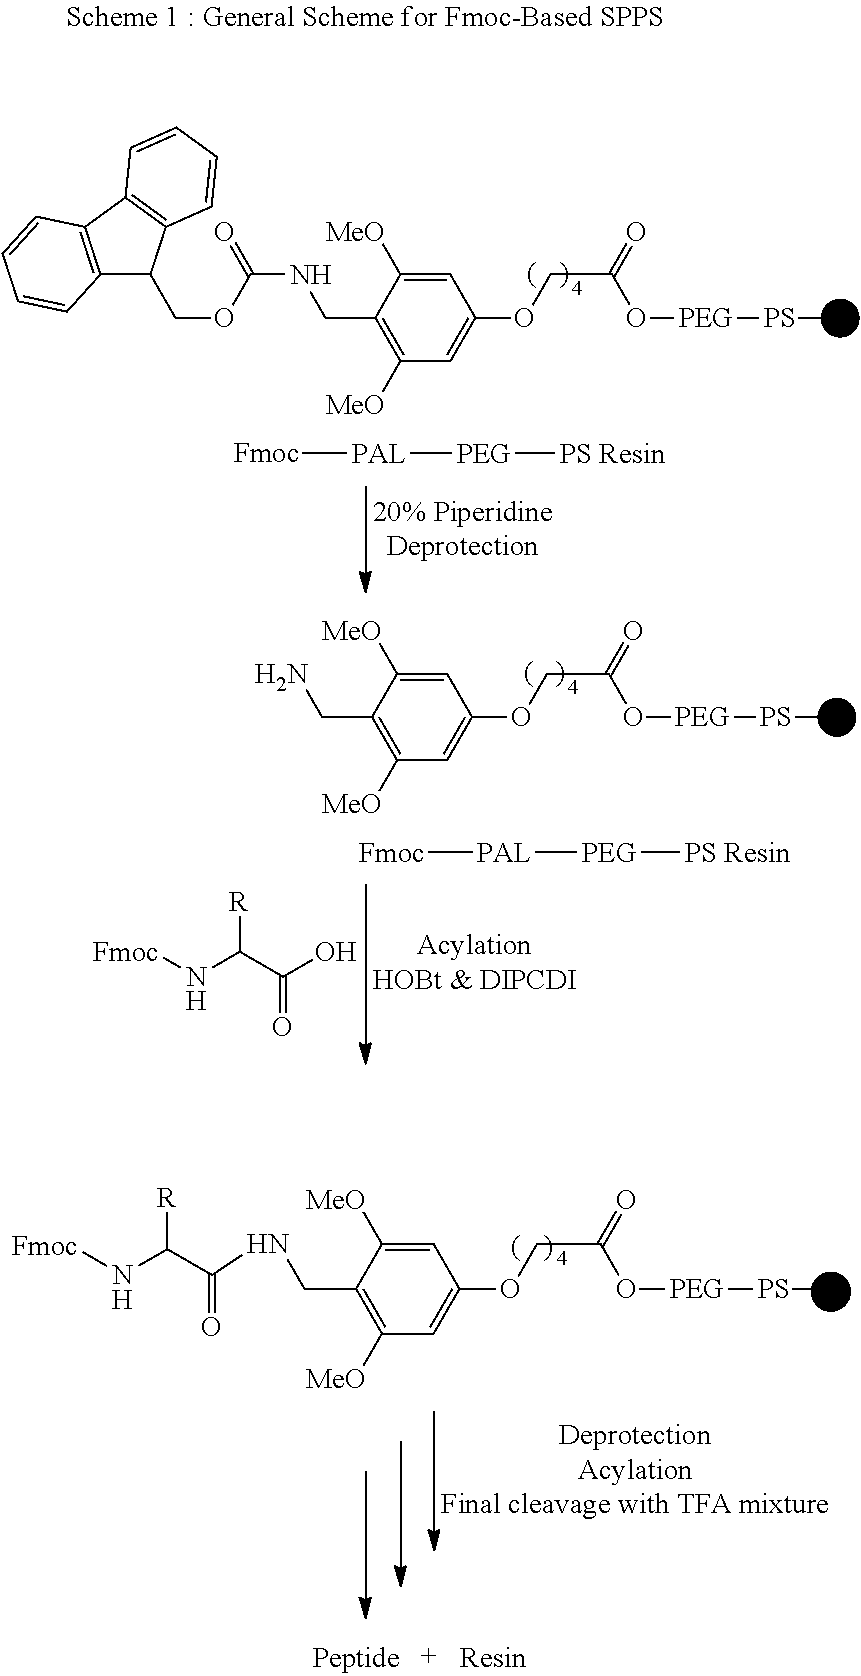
C12=C(C3=C(C1COC(NCC1=C([MeO])C=C(OCC(O[PEG][PS]C)=O)C=C1[MeO])=O)C=CC=C3)C=CC=C2.NCC1=C([MeO])C=C(OCC(O[PEG][PS]C)=O)C=C1[MeO].[Fmoc][PAL][PEG][PS Resin].[Fmoc][PAL][PEG][PS Resin].N(C(C(O)=O)[R])[Fmoc].C(C1=C([MeO])C=C(OCC(O[PEG][PS]C)=O)C=C1[MeO])NC(C(N[Fmoc])[R])=O
